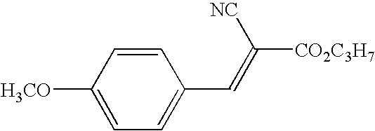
C1=CC([H3CO])=CC=C1C=C([CO2C3H7])[NC]
